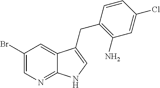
C1(Br)=CN=C2C(=C1)C(CC1=C(N)C=C(Cl)C=C1)=CN2
